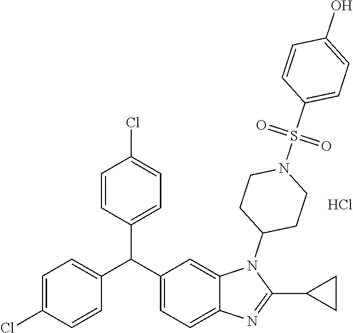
C1(C(C2=CC=C3C(=C2)N(C2CCN(S(C4=CC=C(O)C=C4)(=O)=O)CC2)C(C2CC2)=N3)C2=CC=C(Cl)C=C2)=CC=C(Cl)C=C1.Cl
